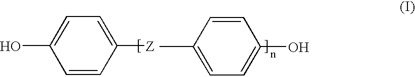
C1=C(O)C=CC([Z])=C1.CC1=CC=C(O)C=C1
